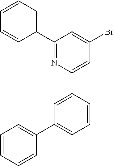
C1(C2=CC=CC=C2)=NC(C2=CC(C3=CC=CC=C3)=CC=C2)=CC(Br)=C1
